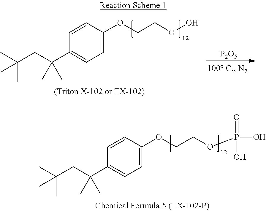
C1=C(OCCOO)C=CC(C(CC(C)(C)C)(C)C)=C1.[P2O5].C1=C(OCCOP(O)(=O)O)C=CC(C(CC(C)(C)C)(C)C)=C1
